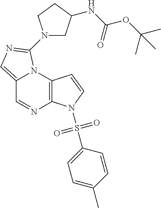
C12=CN=C(N3CC(NC(OC(C)(C)C)=O)CC3)N1C1=C(N=C2)N(S(C2=CC=C(C)C=C2)(=O)=O)C=C1
